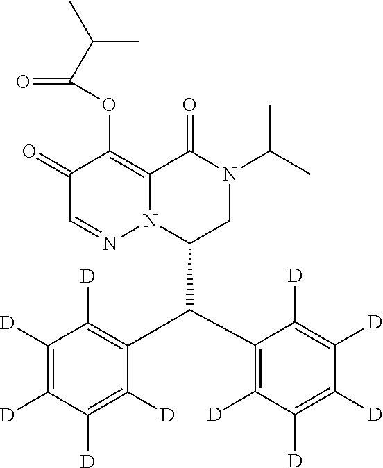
C1(=O)C=NN2C(=C1OC(C(C)C)=O)C(=O)N(C(C)C)CC2C(C1=C([D])C([D])=C([D])C([D])=C1[D])C1=C([D])C([D])=C([D])C([D])=C1[D]
